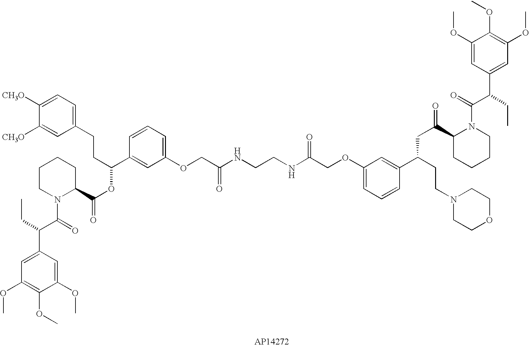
C1([CH3O])=CC=C(CCC(C2=CC(OCC(NCCNC(COC3=CC=CC(C(CCN4CCOCC4)CC(C4CCCCN4C(=O)C(CC)C4=CC(OC)=C(OC)C(OC)=C4)=O)=C3)=O)=O)=CC=C2)OC(=O)C2CCCCN2C(=O)C(CC)C2=CC(OC)=C(OC)C(OC)=C2)C=C1[CH3O]
